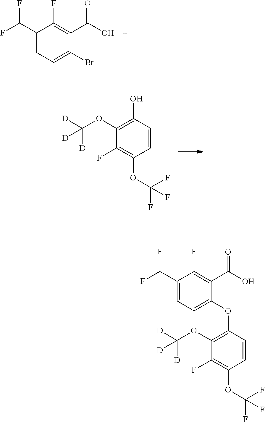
C1(Br)=CC=C(C(F)F)C(F)=C1C(O)=O.C1(O)=C(OC([D])([D])[D])C(F)=C(OC(F)(F)F)C=C1.C1(OC2=C(OC([D])([D])[D])C(F)=C(OC(F)(F)F)C=C2)=CC=C(C(F)F)C(F)=C1C(O)=O
